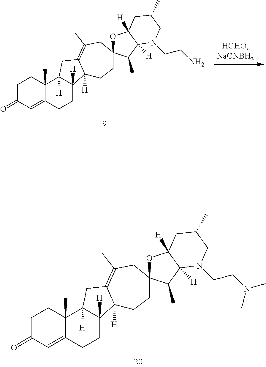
C1C(=O)C=C2C(C)(C1)C1([H])C([H])(CC2)C2([H])C(=C(C)CC3(CC2)OC2([H])C([H])(C3C)N(CCN(C)C)CC(C)C2)C1.C1C(=O)C=C2C(C)(C1)C1([H])C([H])(CC2)C2([H])C(=C(C)CC3(CC2)OC2([H])C([H])(C3C)N(CCN)CC(C)C2)C1
